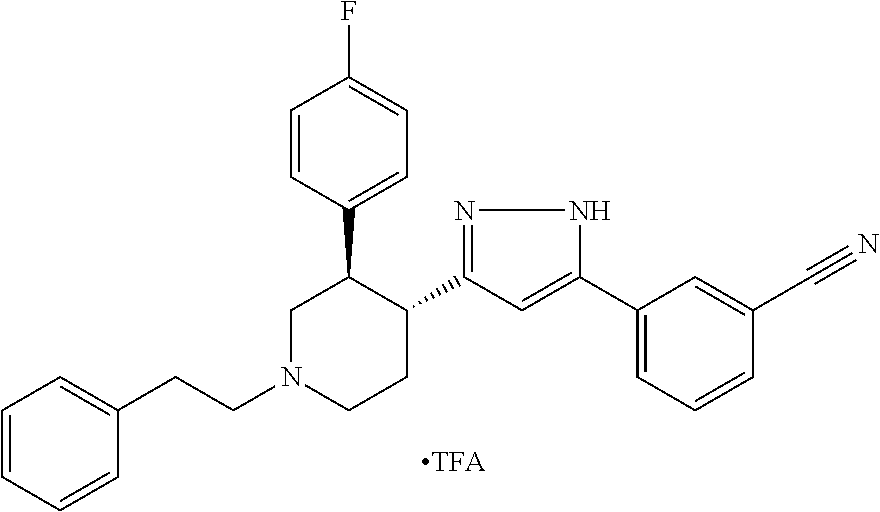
C1=CC(C2CN(CCC3=CC=CC=C3)CCC2C2=NNC(C3=CC=CC(C#N)=C3)=C2)=CC=C1F
